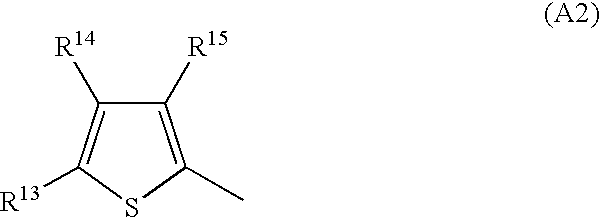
C1([R15])=C(C)SC([R13])=C1[R14]
